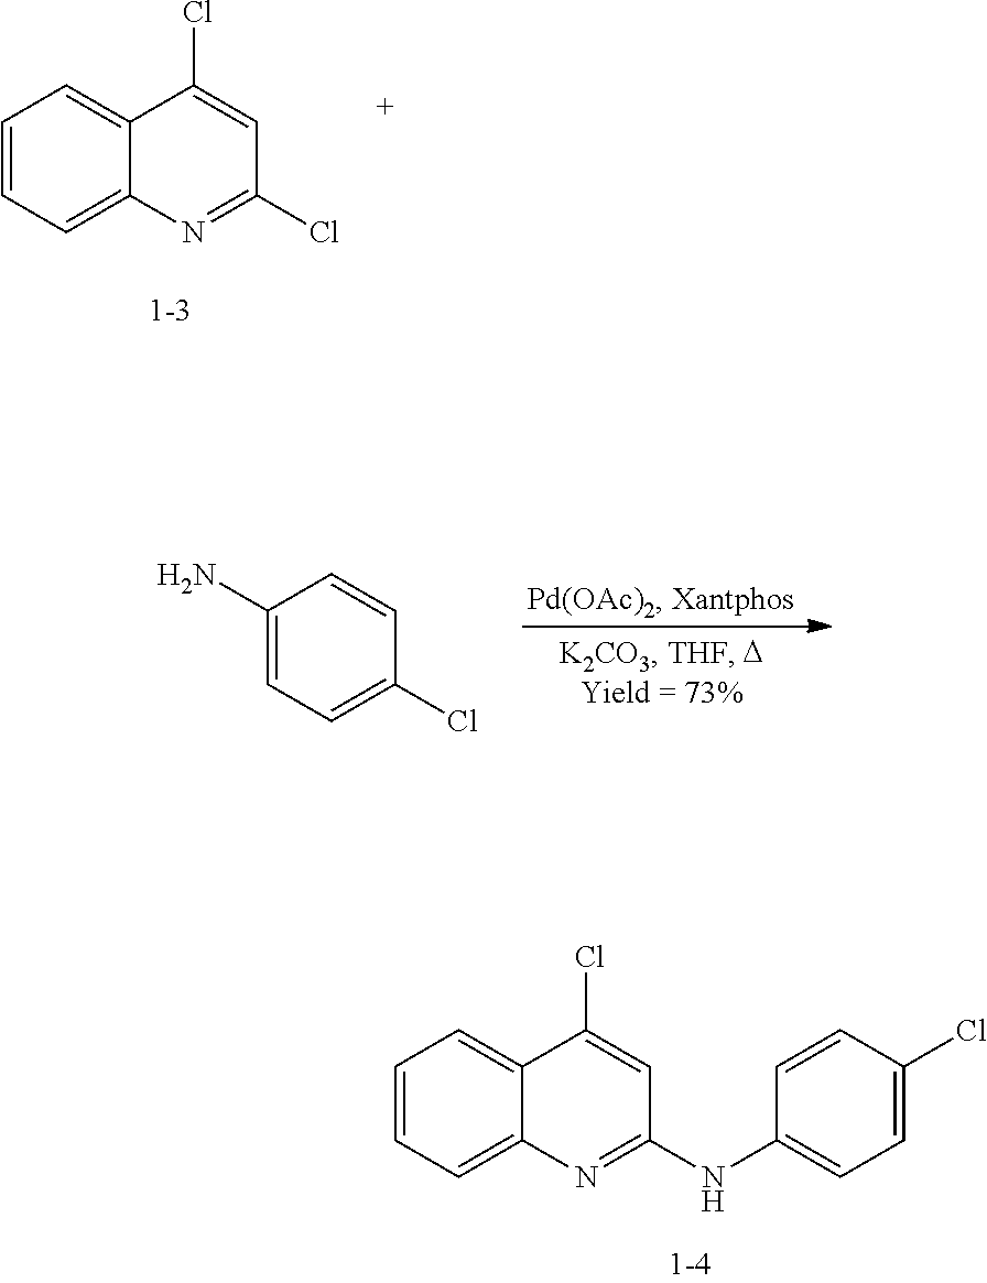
C1=CC=C2C(=C1)C(Cl)=CC(Cl)=N2.C1(N)=CC=C(Cl)C=C1.C1=CC=C2C(=C1)C(Cl)=CC(NC1=CC=C(Cl)C=C1)=N2
